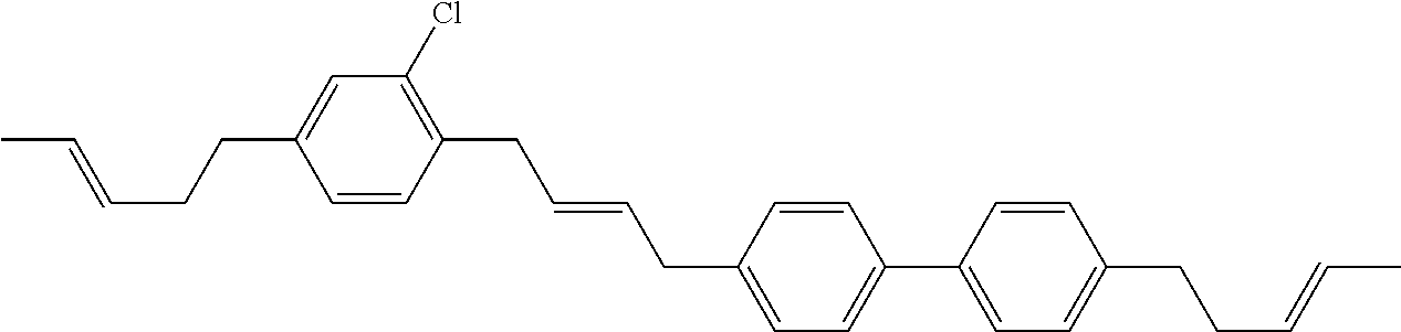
C1=C(CC=CCC2=C(Cl)C=C(CCC=CC)C=C2)C=CC(C2=CC=C(CCC=CC)C=C2)=C1
